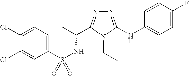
N1=C(NC2=CC=C(F)C=C2)N(CC)C(C(C)NS(=O)(C2=CC=C(Cl)C(Cl)=C2)=O)=N1
